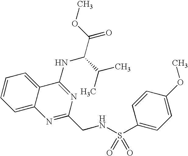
C1=CC=C2C(=C1)C(NC(C(C)C)C(=O)OC)=NC(CNS(=O)(=O)C1=CC=C(OC)C=C1)=N2
